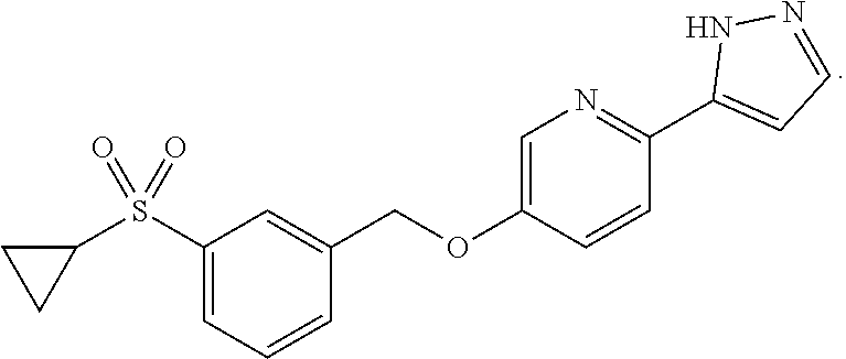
C1(COC2=CN=C(C3=CC=NN3)C=C2)=CC(S(=O)(C2CC2)=O)=CC=C1
